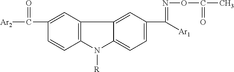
[Ar2]C(=O)C1=CC2=C(C=C1)N([R])C1=CC=C(C([Ar1])=NOC(C)=O)C=C21
